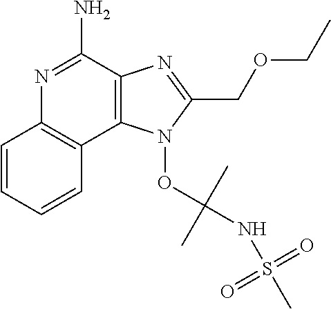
N1=C(N)C2=C(C3=C1C=CC=C3)N(OC(NS(C)(=O)=O)(C)C)C(COCC)=N2
